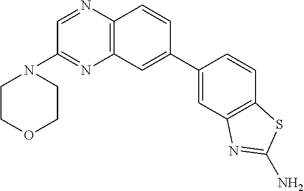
C12=C(C=CC(C3=CC4=C(C=C3)SC(N)=N4)=C1)N=CC(N1CCOCC1)=N2
